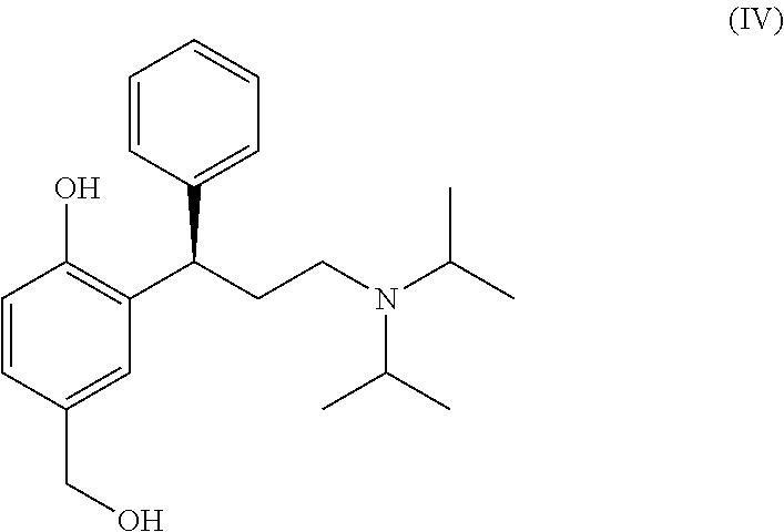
C1=CC(C(C2=C(O)C=CC(CO)=C2)CCN(C(C)C)C(C)C)=CC=C1
